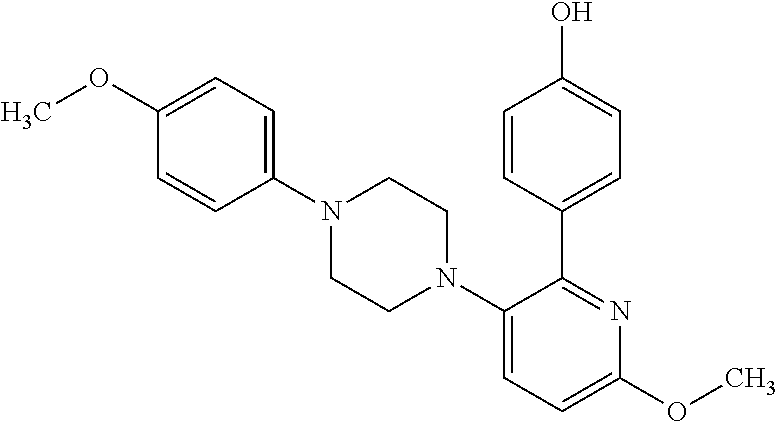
C1(N2CCN(C3=CC=C(OC)N=C3C3=CC=C(O)C=C3)CC2)=CC=C(OC)C=C1
